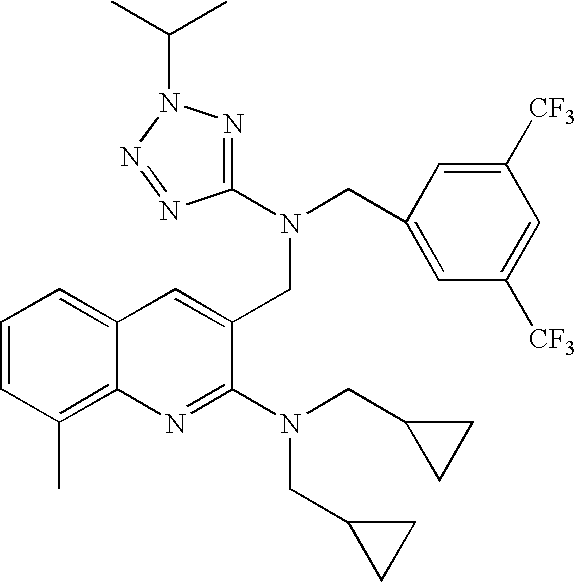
C12=CC=CC(C)=C1N=C(N(CC1CC1)CC1CC1)C(CN(C1=NN(C(C)C)N=N1)CC1=CC([CF3])=CC([CF3])=C1)=C2
